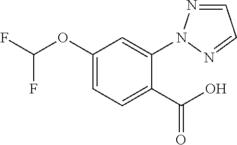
C1(OC(F)F)=CC=C(C(O)=O)C(N2N=CC=N2)=C1
